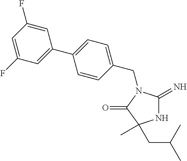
C1(CN2C(=N)NC(C)(CC(C)C)C2=O)=CC=C(C2=CC(F)=CC(F)=C2)C=C1
